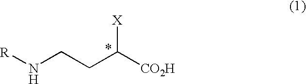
N(CCC([CO2H])[X])[R]
